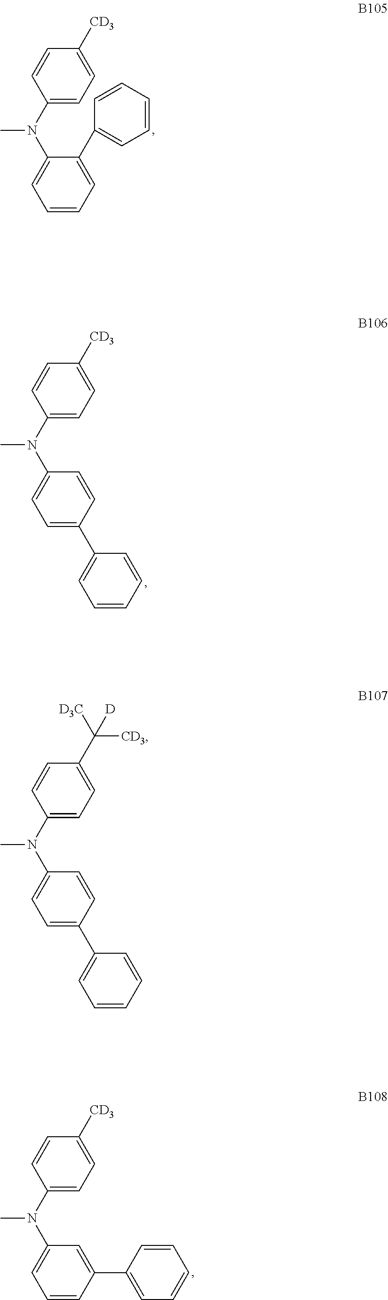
C1=C(C2=CC=CC=C2)C=CC(N(C2=CC=C(C([D3C])([CD3])[D])C=C2)C)=C1.C1=C(C2=CC=CC=C2)C=CC(N(C2=CC=C([CD3])C=C2)C)=C1.C1=CC=C(C2=CC=CC=C2)C(N(C2=CC=C([CD3])C=C2)C)=C1.C1=CC(C2=CC=CC=C2)=CC(N(C2=CC=C([CD3])C=C2)C)=C1
